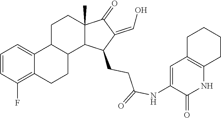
C1=CC(F)=C2C(=C1)C1C(CC2)C2C(C)(CC1)C(=O)C(=CO)C2CCC(NC1=CC2=C(NC1=O)CCCC2)=O
